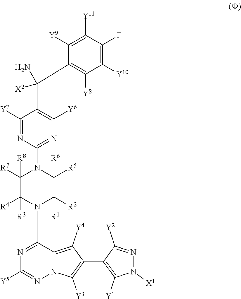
N1=C([Y2])C(C2=C([Y3])N3N=C([Y5])N=C(N4C([R2])([R1])C([R6])([R5])N(C5=NC([Y6])=C(C(C6=C([Y8])C([Y10])=C(F)C([Y11])=C6[Y9])([X2])N)C([Y7])=N5)C([R7])([R8])C4([R4])[R3])C3=C2[Y4])=C([Y1])N1[X1]
